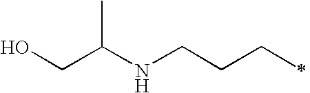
OCC(NCCCC)C
